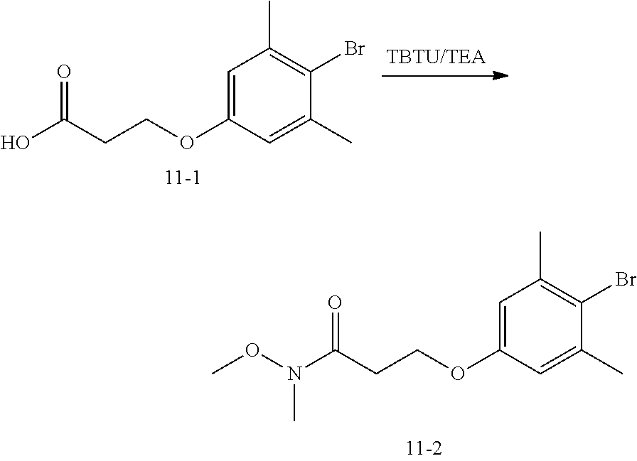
C1=C(OCCC(O)=O)C=C(C)C(Br)=C1C.C1=C(OCCC(N(OC)C)=O)C=C(C)C(Br)=C1C
